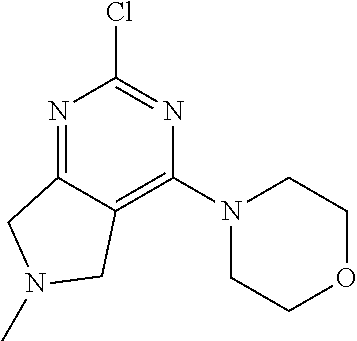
N1=C2C(=C(N3CCOCC3)N=C1Cl)CN(C)C2
